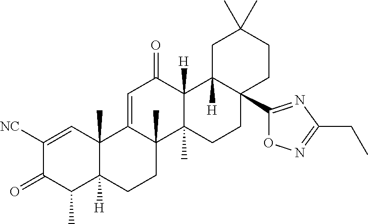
C12(C)C([H])(CCC3(C)C1=CC(=O)C1([H])C3(C)CCC3(C4=NC(CC)=NO4)C1([H])CC(C)(C)CC3)C(C)C(=O)C([NC])=C2
